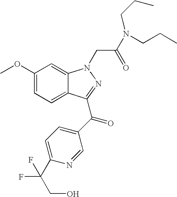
C1(OC)=CC=C2C(=C1)N(CC(N(CCC)CCC)=O)N=C2C(C1=CC=C(C(CO)(F)F)N=C1)=O
